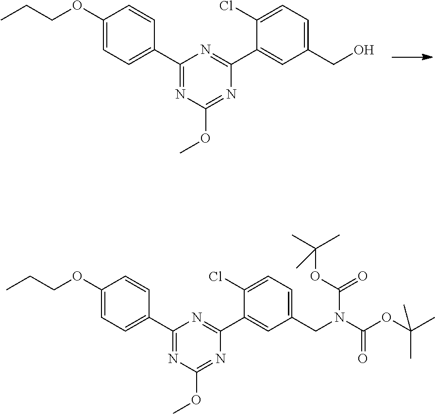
C1(C2=CC=C(OCCC)C=C2)=NC(OC)=NC(C2=CC(CO)=CC=C2Cl)=N1.C1(C2=CC=C(OCCC)C=C2)=NC(OC)=NC(C2=CC(CN(C(=O)OC(C)(C)C)C(=O)OC(C)(C)C)=CC=C2Cl)=N1
